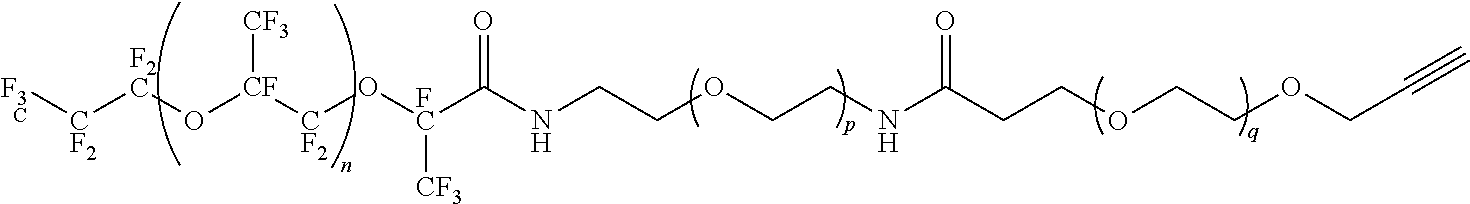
[F3C][CF2][F2C]O[CF]([CF2]O[FC](C(NCCOCCNC(CCOCCOCC#C)=O)=O)[CF3])[CF3]
